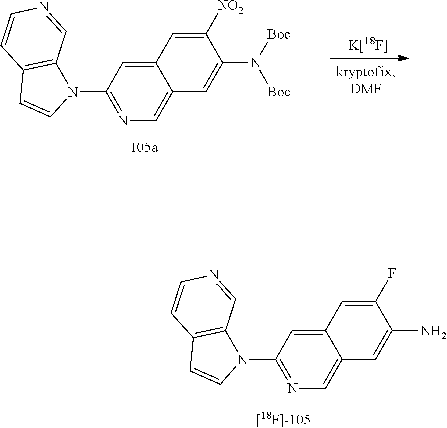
C1(N2C3=C(C=C2)C=CN=C3)=NC=C2C(=C1)C=C([NO2])C(N([Boc])[Boc])=C2.[K[18F]].C1(N2C3=C(C=C2)C=CN=C3)=NC=C2C(=C1)C=C(F)C(N)=C2
